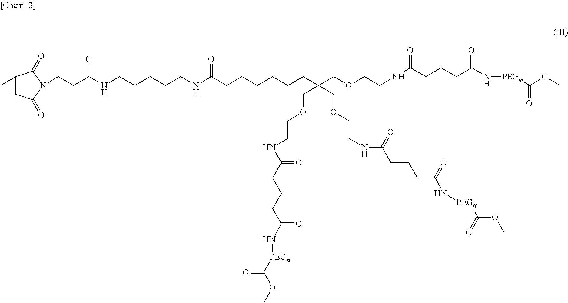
C1(C)CC(=O)N(CCC(NCCCCCNC(CCCCCCC(COCCNC(CCCC(=O)N[PEGm]C(OC)=O)=O)(COCCNC(CCCC(N[PEGn]C(=O)OC)=O)=O)COCCNC(=O)CCCC(N[PEGq]C(OC)=O)=O)=O)=O)C1=O
